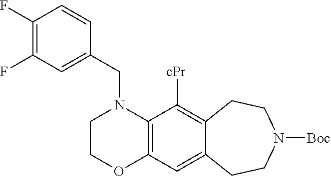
C1COC2=C(N1CC1=CC(F)=C(F)C=C1)C([cPr])=C1C(=C2)CCN([Boc])CC1
